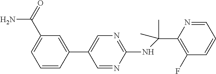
N(C1=NC=C(C2=CC(C(N)=O)=CC=C2)C=N1)C(C1=C(F)C=CC=N1)(C)C
